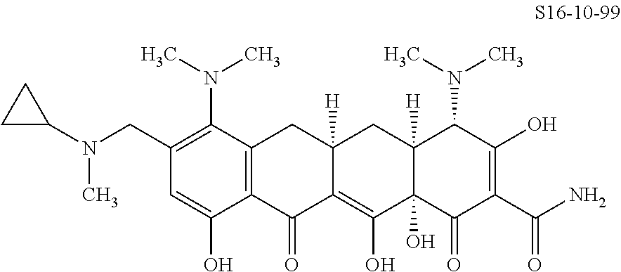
C12=C(C(N(C)C)=C(CN(C3CC3)C)C=C1O)CC1([H])C(=C(O)C3(O)C([H])(C1)C(N(C)C)C(O)=C(C(=O)N)C3=O)C2=O
